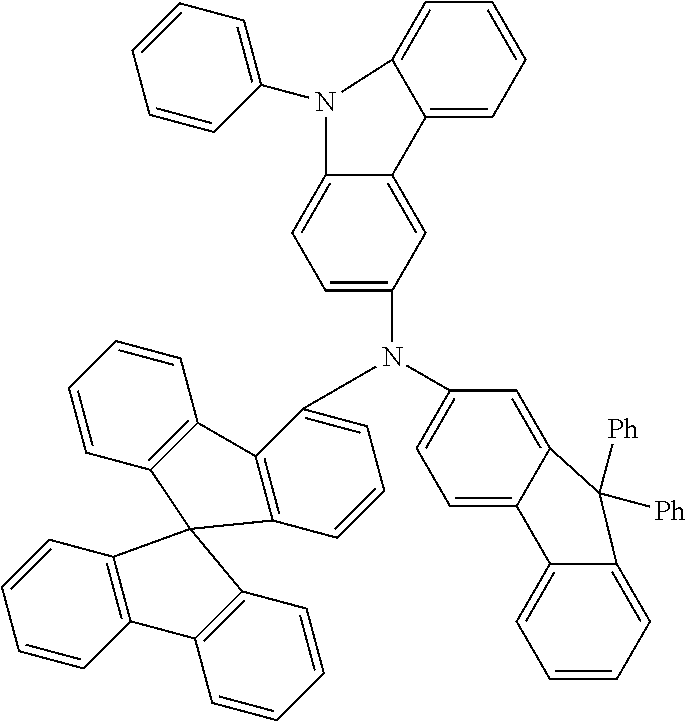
C1=C2C(=CC(N(C3=CC=CC4=C3C3=C(C=CC=C3)C43C4=C(C=CC=C4)C4=C3C=CC=C4)C3=CC=C4C(=C3)C3=CC=CC=C3N4C3=CC=CC=C3)=C1)C([Ph])([Ph])C1=CC=CC=C21
